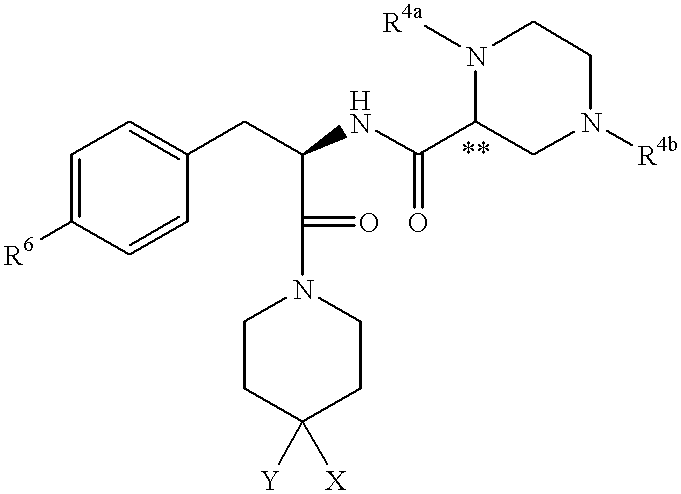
C1=C([R6])C=CC(CC(C(N2CCC([Y])([X])CC2)=O)NC(=O)C2CN([R4b])CCN2[R4a])=C1
